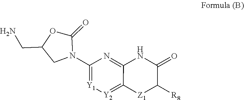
C1(=O)OC(CN)CN1C1=[Y1][Y2]=C2C(=N1)NC(=O)C([R8])[Z1]2
